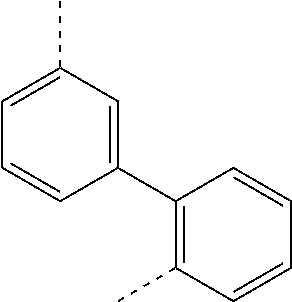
C1(C)=CC=CC(C2=C(C)C=CC=C2)=C1
